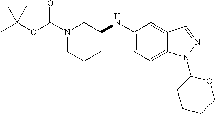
C1(NC2CN(C(OC(C)(C)C)=O)CCC2)=CC=C2C(=C1)C=NN2C1CCCCO1
